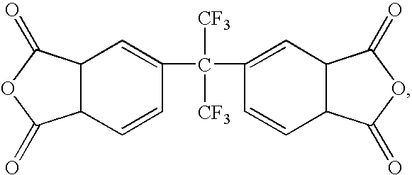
C12C=C(C(C3=CC4C(C=C3)C(=O)OC4=O)([CF3])[CF3])C=CC1C(=O)OC2=O
